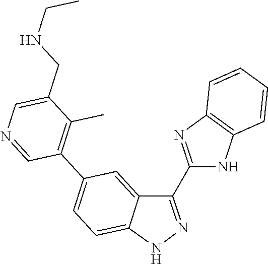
C1(CNCC)=CN=CC(C2=CC=C3C(=C2)C(C2=NC4=C(N2)C=CC=C4)=NN3)=C1C
